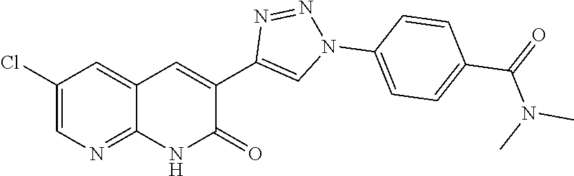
C12=NC=C(Cl)C=C1C=C(C1=CN(C3=CC=C(C(N(C)C)=O)C=C3)N=N1)C(=O)N2
